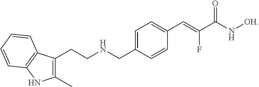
C1(C)=C(CCNCC2=CC=C(C=C(F)C(N[OH])=O)C=C2)C2=C(N1)C=CC=C2
